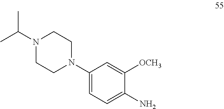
N1(C(C)C)CCN(C2=CC=C(N)C([OCH3])=C2)CC1
